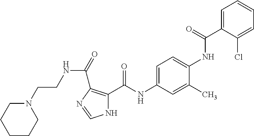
C1=C(C(NC2=CC=C(NC(C3=C(C(=O)NCCN4CCCCC4)N=CN3)=O)C=C2C)=O)C(Cl)=CC=C1
